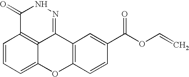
C1=CC=C2C3=C1C(=O)NN=C3C1=C(O2)C=CC(C(OC=C)=O)=C1
